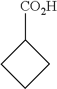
C1([CO2H])CCC1
